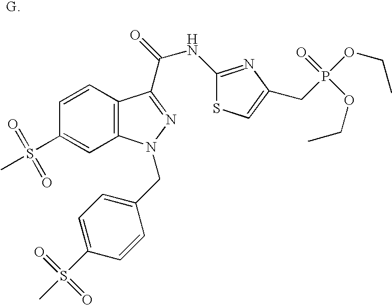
C12=C(C=CC(S(C)(=O)=O)=C1)C(C(=O)NC1=NC(CP(OCC)(=O)OCC)=CS1)=NN2CC1=CC=C(S(C)(=O)=O)C=C1
